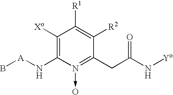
C1([Xo])=C(N[A]B)N(->O)=C(CC(N[Yo])=O)C([R2])=C1[R1]
